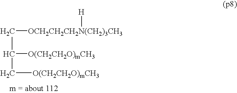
C([OCH2CH2CH2N(CH2)3CH3][H])C([O(CH2CH2O)mCH3])C[O(CH2CH2O)mCH3]
